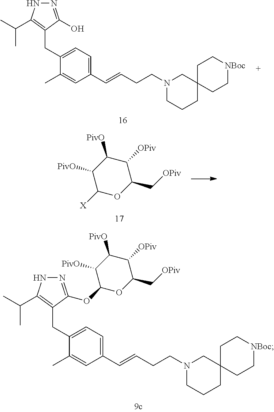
N1=C(OC2OC(C[OPiv])C([OPiv])C([PivO])C2[PivO])C(CC2=CC=C(C=CCCN3CCCC4(C3)CC[NBoc]CC4)C=C2C)=C(C(C)C)N1.C1(C[OPiv])C([OPiv])C([PivO])C([PivO])C([X])O1.N1=C(O)C(CC2=CC=C(C=CCCN3CCCC4(C3)CC[NBoc]CC4)C=C2C)=C(C(C)C)N1
